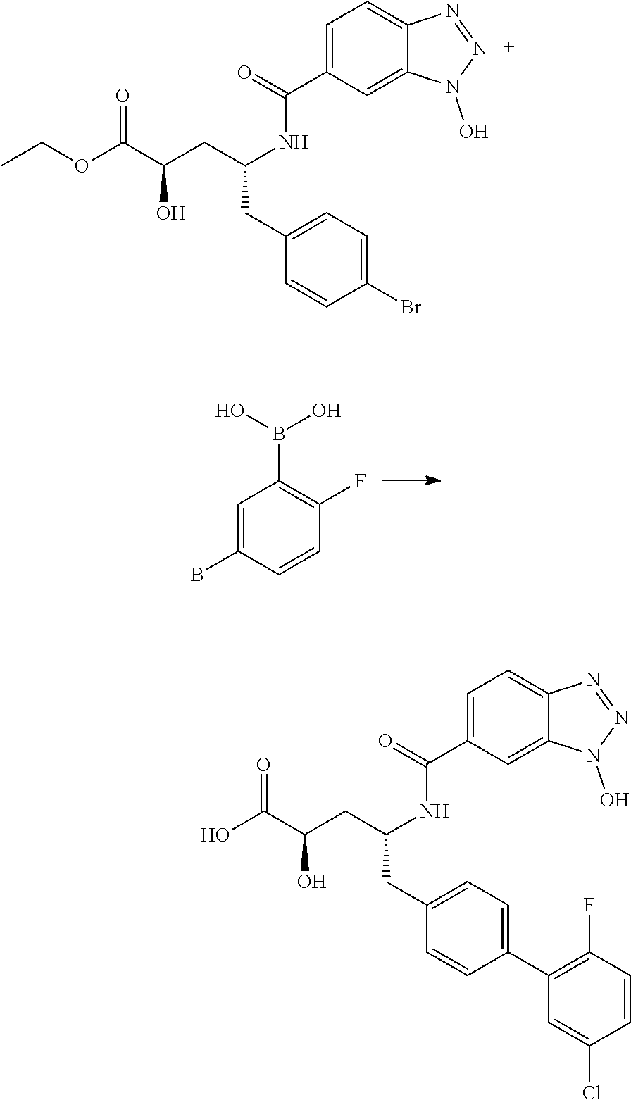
C1=C(B)C=CC(F)=C1B(O)O.CCOC(C(CC(NC(C1=CC=C2C(=C1)N(O)N=N2)=O)CC1=CC=C(Br)C=C1)O)=O.OC(C(CC(NC(C1=CC=C2C(=C1)N(O)N=N2)=O)CC1=CC=C(C2=C(F)C=CC(Cl)=C2)C=C1)O)=O
